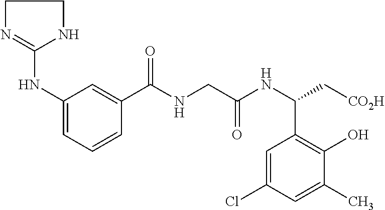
C1N=C(NC2=CC=CC(C(NCC(NC(C[CO2H])C3=C(O)C(C)=CC(Cl)=C3)=O)=O)=C2)NC1
